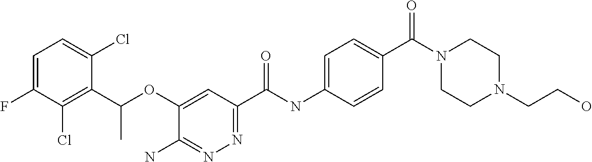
C1=C(F)C(Cl)=C(C(OC2=CC(C(NC3=CC=C(C(N4CCN(CCO)CC4)=O)C=C3)=O)=NN=C2N)C)C(Cl)=C1
